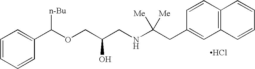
C1=CC=CC(C(OCC(CNC(CC2=CC3=C(C=C2)C=CC=C3)([Me])[Me])O)[n-Bu])=C1.Cl
